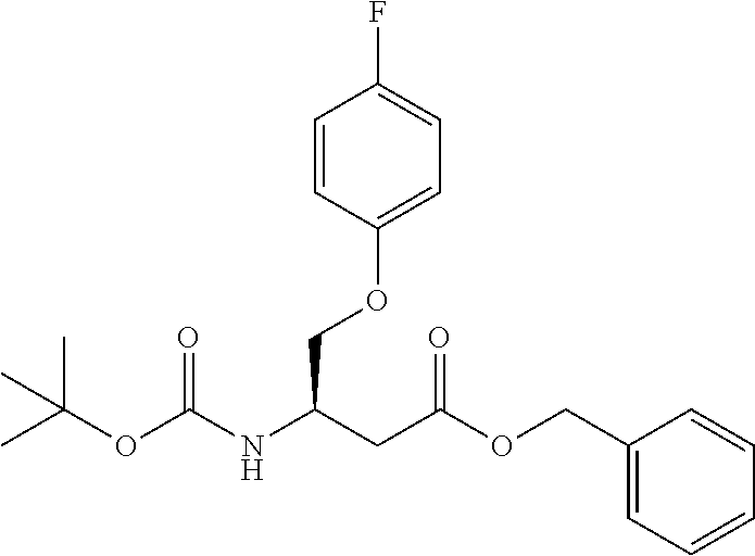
C1(COC(CC(NC(OC(C)(C)C)=O)COC2=CC=C(F)C=C2)=O)=CC=CC=C1
